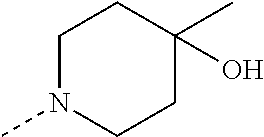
C1N(C)CCC(C)(O)C1
